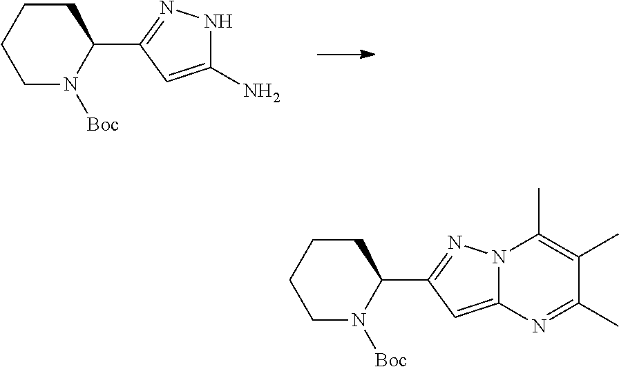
C1CCCN([Boc])C1C1=NNC(N)=C1.C1CCCN([Boc])C1C1=NN2C(=C1)N=C(C)C(C)=C2C
